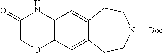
C1(=O)NC2=C(C=C3C(=C2)CCN([Boc])CC3)OC1
